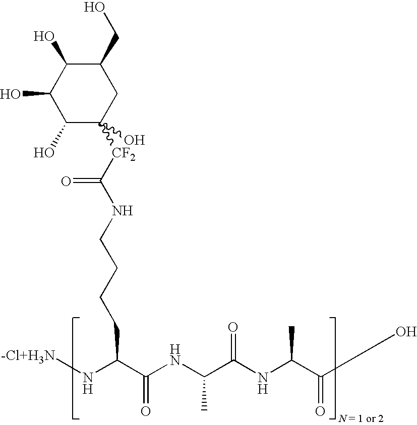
C1(O)C([CF2]C(=O)NCCCCC(N[-Cl+H3N])C(NC(C(=O)NC(C(=O)O)C)C)=O)(O)CC(CO)C(O)C1O
